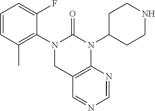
C1=CC(C)=C(N2CC3=C(N(C4CCNCC4)C2=O)N=CN=C3)C(F)=C1
